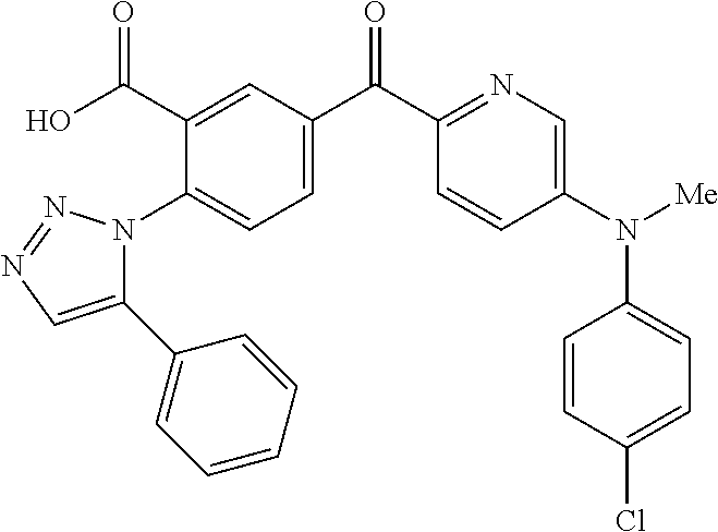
C1(C(O)=O)=CC(C(C2=NC=C(N([Me])C3=CC=C(Cl)C=C3)C=C2)=O)=CC=C1N1C(C2=CC=CC=C2)=CN=N1
